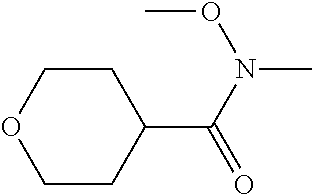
C1CC(C(=O)N(OC)C)CCO1
